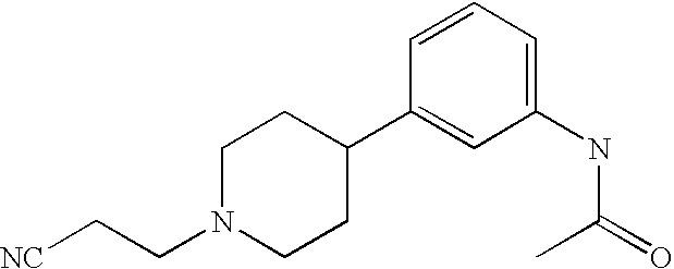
C1(C2CCN(CC[NC])CC2)=CC(NC(C)=O)=CC=C1
